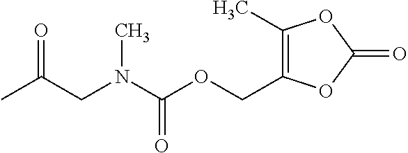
C1(C)=C(COC(N(CC(C)=O)C)=O)OC(=O)O1
